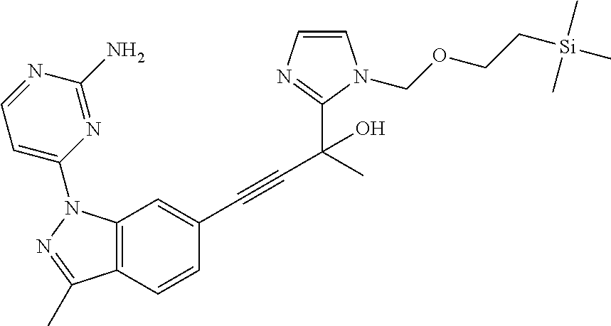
C12=C(C=CC(C#CC(C3=NC=CN3COCC[Si](C)(C)C)(O)C)=C1)C(C)=NN2C1=CC=NC(N)=N1
